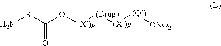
O=C([R]N)O[(X)p][(Drug)][(X)p][(Q)][ONO2]
